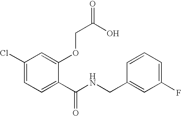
C1(Cl)=CC=C(C(NCC2=CC(F)=CC=C2)=O)C(OCC(O)=O)=C1
